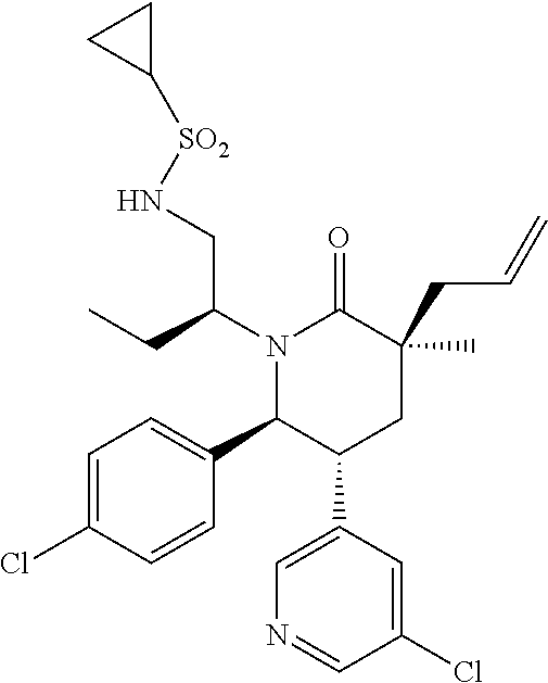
C1=C(Cl)C=CC(C2C(C3=CN=CC(Cl)=C3)CC(C)(CC=C)C(=O)N2C(CC)CN[SO2]C2CC2)=C1
